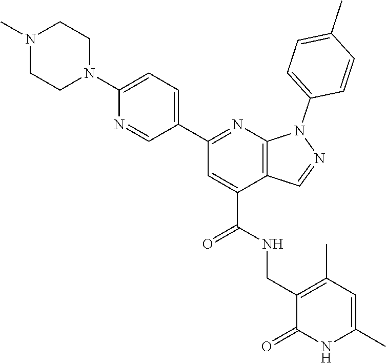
CN1CCN(C2=CC=C(C3=NC4=C(C(C(NCC5=C(C)C=C(C)NC5=O)=O)=C3)C=NN4C3=CC=C(C)C=C3)C=N2)CC1
